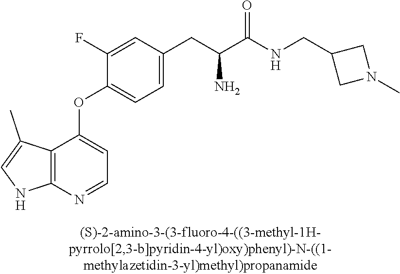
C1(F)=CC(CC(C(NCC2CN(C)C2)=O)N)=CC=C1OC1=CC=NC2=C1C(C)=CN2
